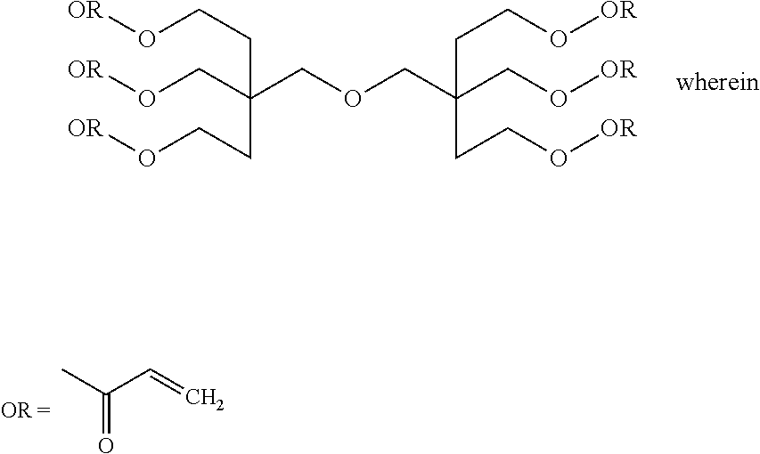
[OR]OCCC(CO[OR])(CCO[OR])COCC(CCO[OR])(CO[OR])CCO[OR].CC(=O)C=C
